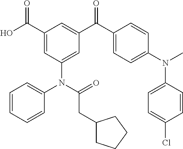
C1(C(O)=O)=CC(N(C2=CC=CC=C2)C(=O)CC2CCCC2)=CC(C(C2=CC=C(N(C)C3=CC=C(Cl)C=C3)C=C2)=O)=C1
